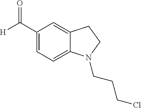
C12=CC(C(=O)[H])=CC=C1N(CCCCl)CC2
